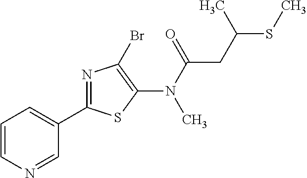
C1(C2=NC(Br)=C(N(C(=O)CC(SC)C)C)S2)=CC=CN=C1
